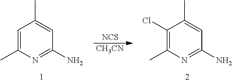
[NCS].[CH3CN].C1=C(C)N=C(N)C=C1C.C1(Cl)=C(C)N=C(N)C=C1C
